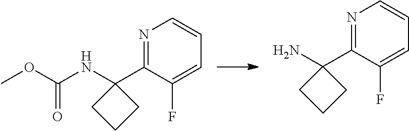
N1=C(C2(NC(OC)=O)CCC2)C(F)=CC=C1.N1=C(C2(N)CCC2)C(F)=CC=C1
